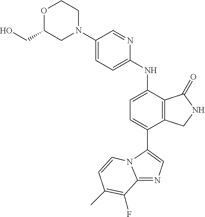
C1(N2CCOC(CO)C2)=CC=C(NC2=CC=C(C3=CN=C4N3C=CC(C)=C4F)C3=C2C(=O)NC3)N=C1
